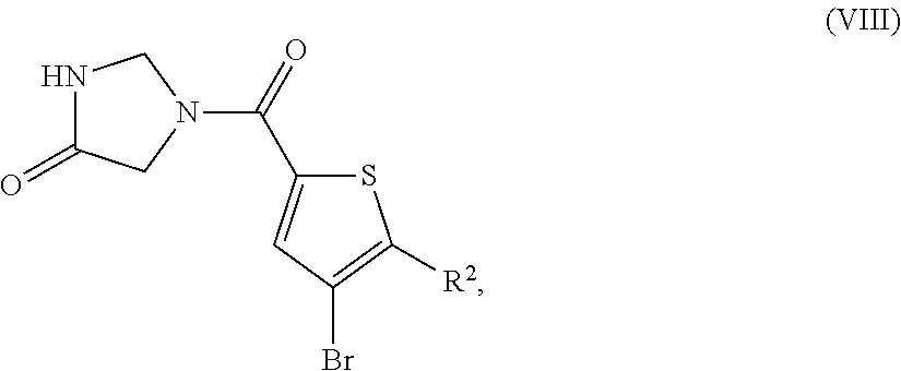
N1C(=O)CN(C(=O)C2=CC(Br)=C([R2])S2)C1
